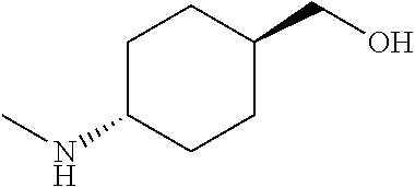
C1(CO)CCC(NC)CC1
